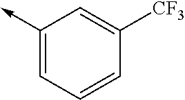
C1(->C)=CC=CC([CF3])=C1
